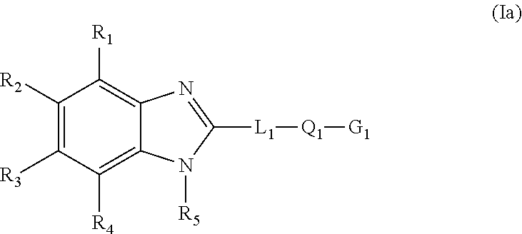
C1([R2])=C([R3])C([R4])=C2C(=C1[R1])N=C([L1][Q1][G1])N2[R5]
